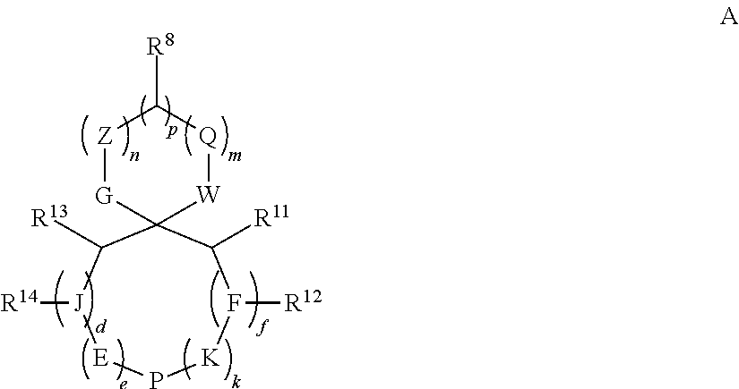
C12([G][Z]C([R8])[Q][W]1)C([R13])[J]([R14])[E]P[K]F([R12])C2[R11]
